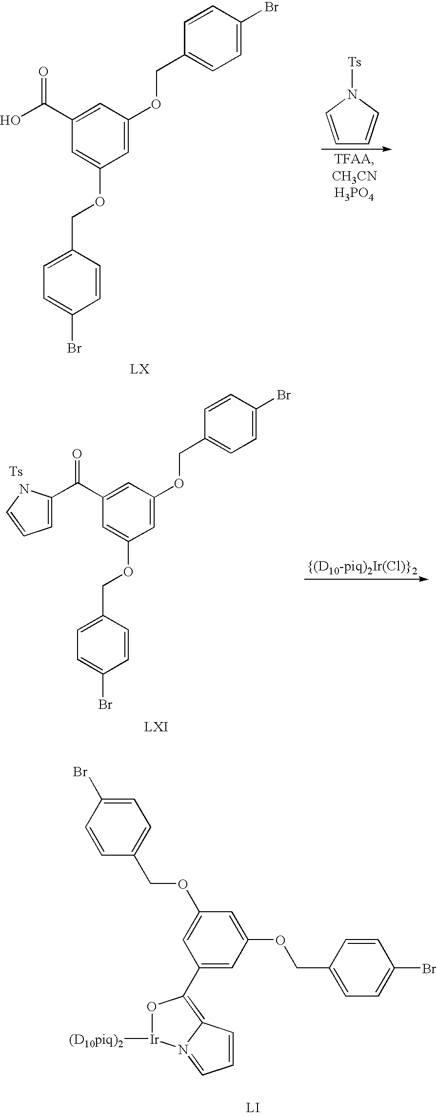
C1=CC(Br)=CC=C1COC1=CC(OCC2=CC=C(Br)C=C2)=CC(C(O)=O)=C1.C1=CN([Ts])C=C1.C1=CC(Br)=CC=C1COC1=CC(OCC2=CC=C(Br)C=C2)=CC(C(=O)C2=CC=CN2)=C1.[LI].C1=CC2=C(C3=CC(OCC4=CC=C(Br)C=C4)=CC(OCC4=CC=C(Br)C=C4)=C3)O[Ir]([(D10piq)2])N2=C1
